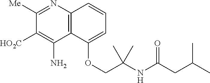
N1=C([Me])C([HO2C])=C(N)C2=C1C=CC=C2OCC(NC(CC(C)C)=O)(C)C
